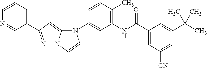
C1(N2C3=CC(C4=CC=CN=C4)=NN3C=C2)=CC(NC(C2=CC([CN])=CC(C(C)(C)C)=C2)=O)=C(C)C=C1
